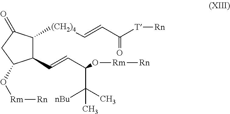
C1(C=CC(O[Rm][Rn])C(C)([nBu])C)C([(CH2)4]C=CC([T][Rn])=O)C(=O)CC1O[Rm][Rn]
